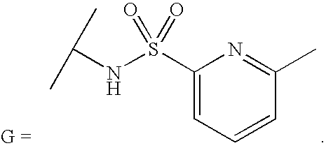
C(NS(C1=CC=CC(C)=N1)(=O)=O)(C)C
